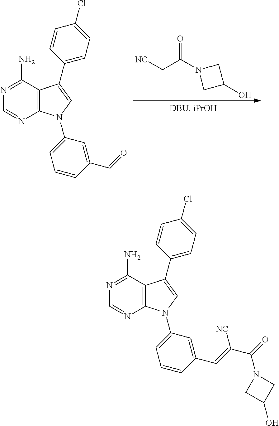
C12=C(N(C3=CC=CC(C=O)=C3)C=C1C1=CC=C(Cl)C=C1)N=CN=C2N.O=C(C[NC])N1CC(O)C1.C12=C(N(C3=CC=CC(C=C([NC])C(N4CC(O)C4)=O)=C3)C=C1C1=CC=C(Cl)C=C1)N=CN=C2N
